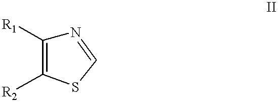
N1=CSC([R2])=C1[R1]
